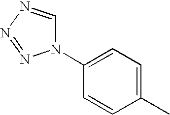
C1(N2C=NN=N2)=CC=C(C)C=C1
